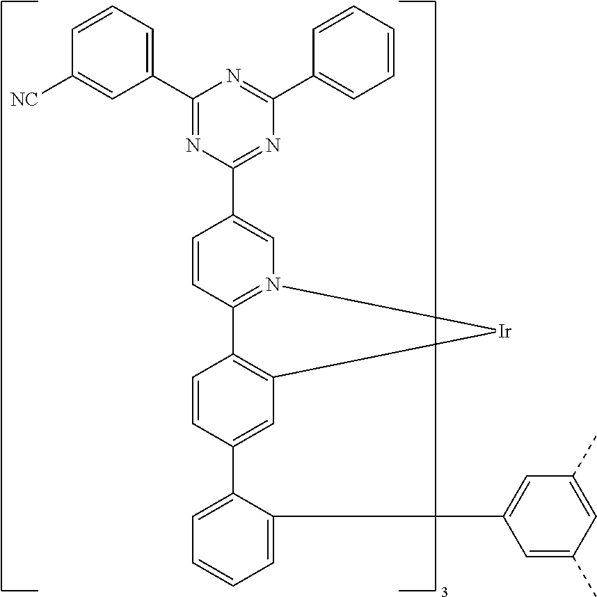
C1=C(C2=CC3=C(C=C2)C2=N(C=C(C4=NC(C5=CC=CC=C5)=NC(C5=CC=CC([NC])=C5)=N4)C=C2)[Ir]3)C(C2=CC(C)=CC(C)=C2)=CC=C1
